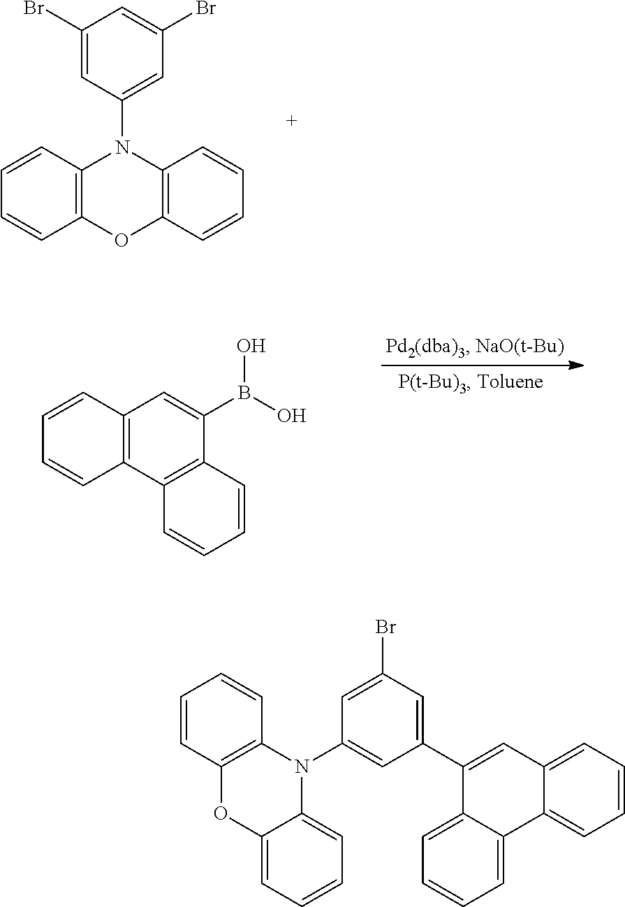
C12=C(C=CC=C1)N(C1=CC(Br)=CC(Br)=C1)C1=C(O2)C=CC=C1.C1=C(B(O)O)C2=C(C3=C1C=CC=C3)C=CC=C2.C12=C(C=CC=C1)N(C1=CC(C3=CC4=CC=CC=C4C4=CC=CC=C34)=CC(Br)=C1)C1=CC=CC=C1O2
